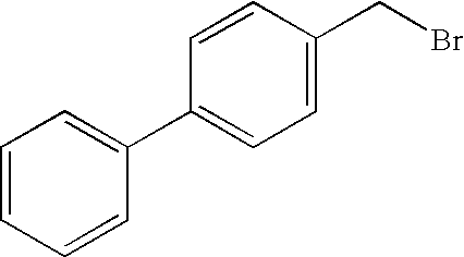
C1=CC=CC(C2=CC=C(CBr)C=C2)=C1
